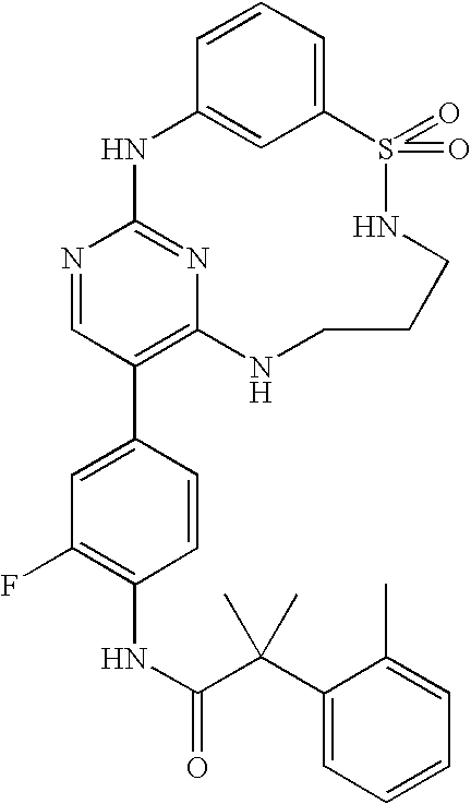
C12=CC=CC(=C1)NC1=NC(=C(C3=CC(F)=C(NC(=O)C(C4=CC=CC=C4C)(C)C)C=C3)C=N1)NCCCNS2(=O)=O
